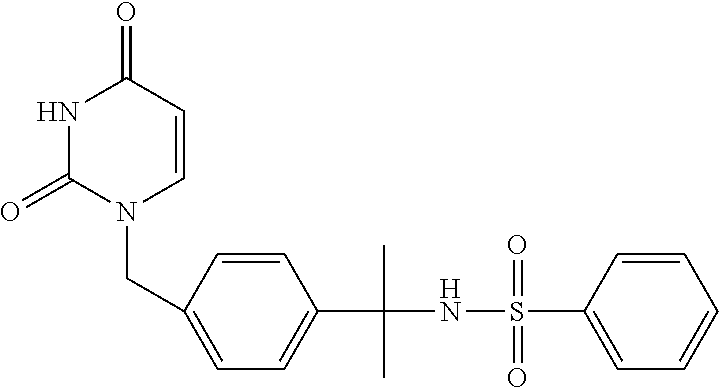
N1C(=O)N(CC2=CC=C(C(NS(C3=CC=CC=C3)(=O)=O)(C)C)C=C2)C=CC1=O
